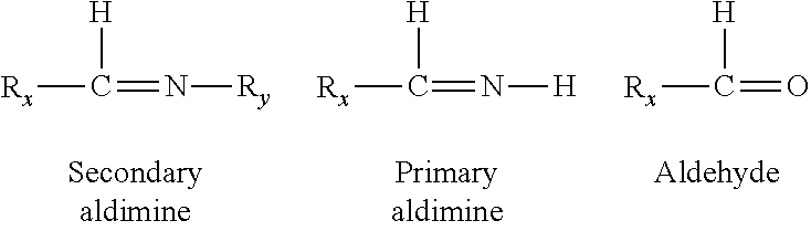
[Rx]C(=N[Ry])[H].[Rx]C(=N[H])[H].[Rx]C(=O)[H]
